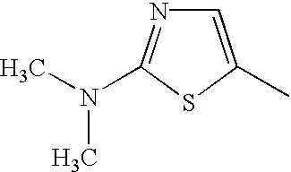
C1=C(C)SC(N(C)C)=N1
